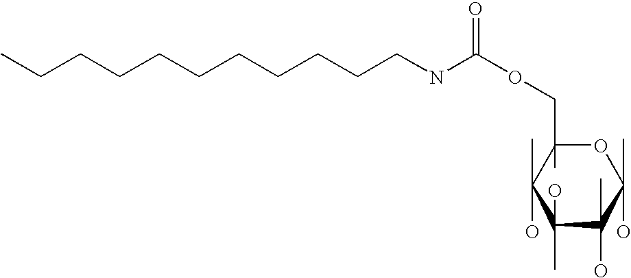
CCCCCCCCCCCNC(OCC1(C)C(C)(O)C(O)(C)C(C)(O)C(C)(O)O1)=O
